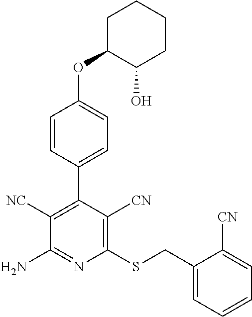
C1(C2=C([NC])C(N)=NC(SCC3=CC=CC=C3[CN])=C2[CN])=CC=C(OC2C(O)CCCC2)C=C1
